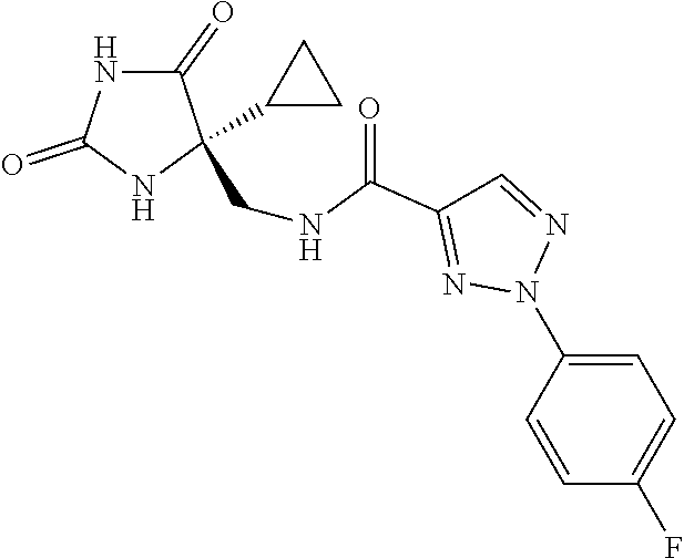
C1=CC(N2N=CC(C(NCC3(C4CC4)C(=O)NC(=O)N3)=O)=N2)=CC=C1F
